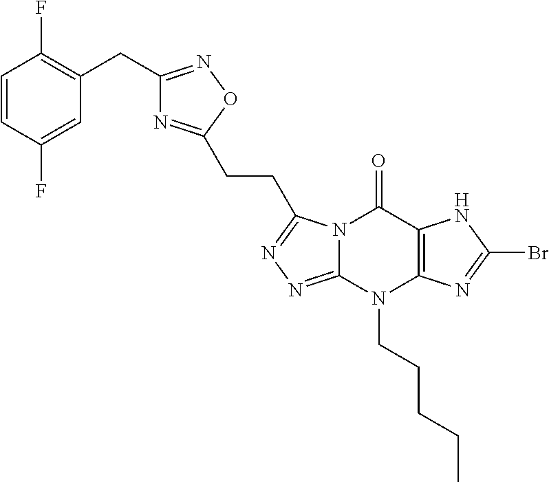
C1=CC(F)=CC(CC2=NOC(CCC3=NN=C4N3C(=O)C3=C(N4CCCCC)N=C(Br)N3)=N2)=C1F
